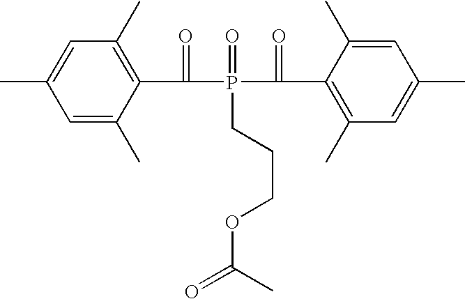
C1=C(C)C(C(P(C(C2=C(C)C=C(C)C=C2C)=O)(=O)CCCOC(=O)C)=O)=C(C)C=C1C
